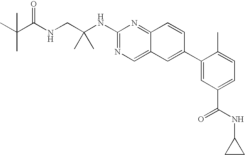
C(C(NCC(NC1=NC=C2C(=N1)C=CC(C1=CC(C(NC3CC3)=O)=CC=C1C)=C2)(C)C)=O)(C)(C)C
